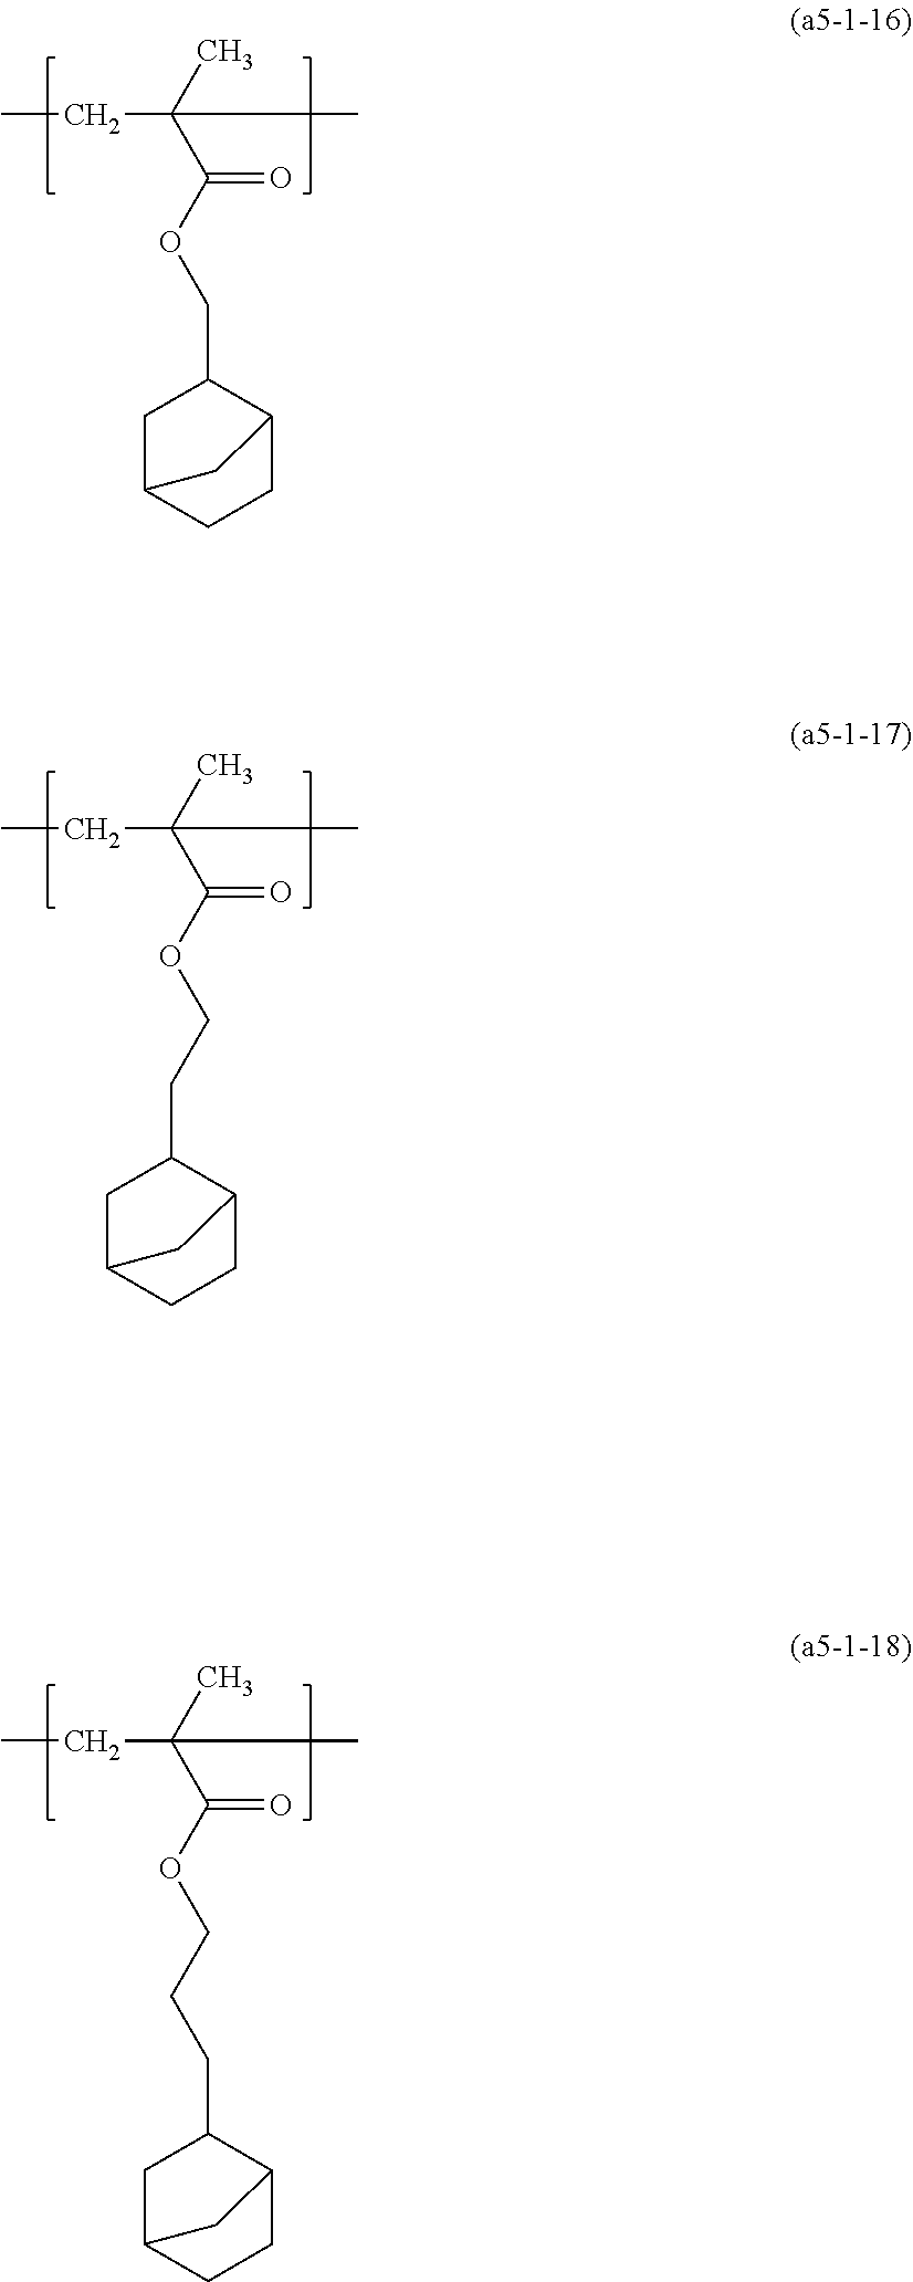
CCC(C(OCC1CC2CCC1C2)=O)(C)C.CCC(C(OCCC1CC2CCC1C2)=O)(C)C.CCC(C(OCCCC1CC2CCC1C2)=O)(C)C
